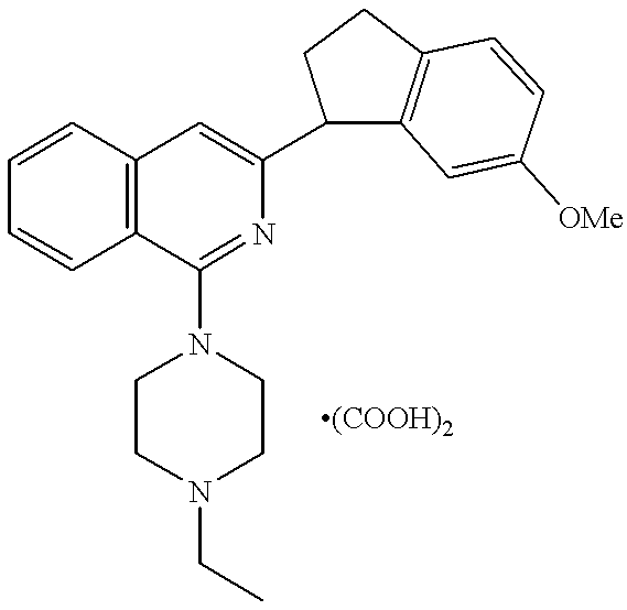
C12=C(C=CC=C1)C(N1CCN(CC)CC1)=NC(C1CCC3=C1C=C([OMe])C=C3)=C2.[(COOH)2]
